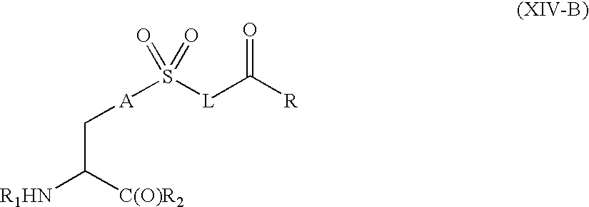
[R1HN]C([C(O)R2])C[A]S([L]C([R])=O)(=O)=O
